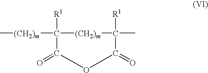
C1([R1])([(CH2)m]C)[(CH2)m]C([R1])(C)C(=O)OC1=O
